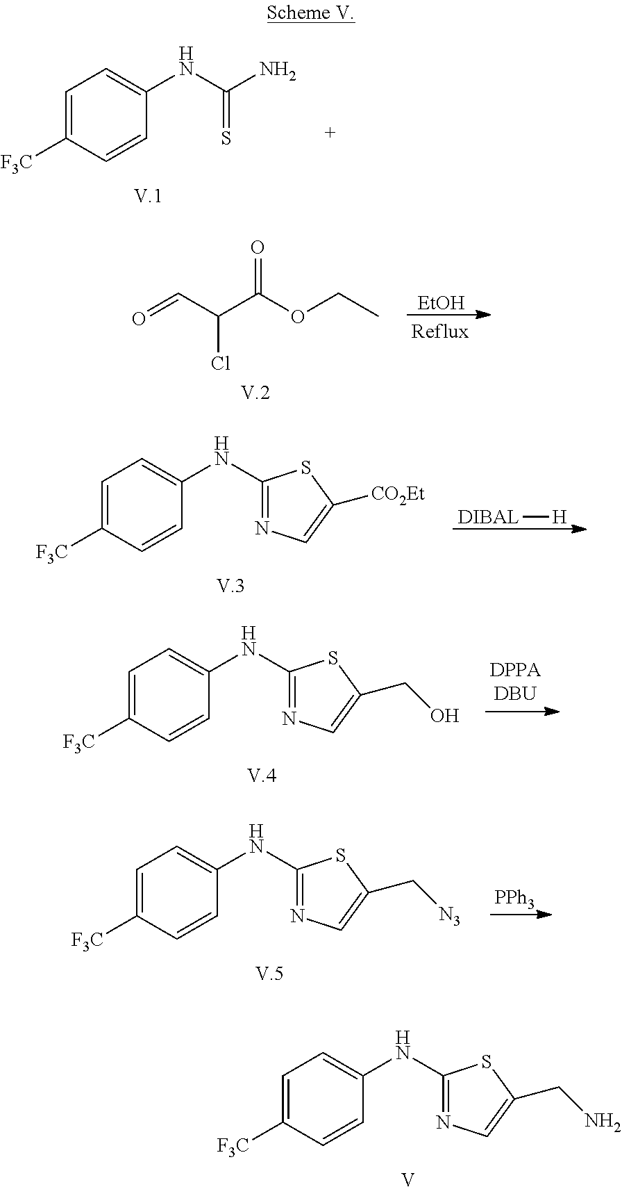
C1=C([F3C])C=CC(NC(N)=S)=C1.O=CC(C(OCC)=O)Cl.[EtOH].C1=C([F3C])C=CC(NC2=NC=C([CO2Et])S2)=C1.[DIBAL][H].C1=C([F3C])C=CC(NC2=NC=C(CO)S2)=C1.C1=C([F3C])C=CC(NC2=NC=C(C[N3])S2)=C1.[PPh3].C1=C([F3C])C=CC(NC2=NC=C(CN)S2)=C1.[V]
